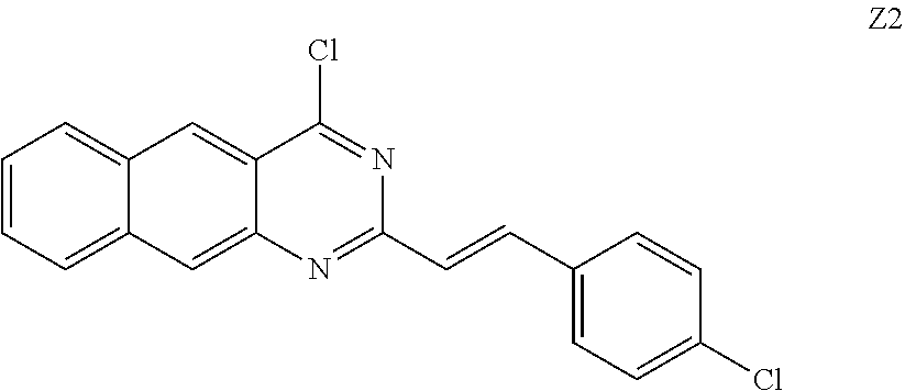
N1=C(C=CC2=CC=C(Cl)C=C2)N=C(Cl)C2=CC3=CC=CC=C3C=C12
